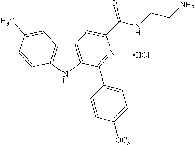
C12=C(NC3=C1C=C(C)C=C3)C(C1=CC=C([OC3])C=C1)=NC(C(=O)NCCN)=C2.Cl
